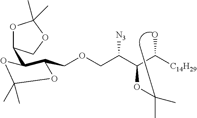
O1C(C2OC(C)(C)OC2COCC(C(C([C14H29])O)OC(C)(C)C)[N3])COC1(C)C
